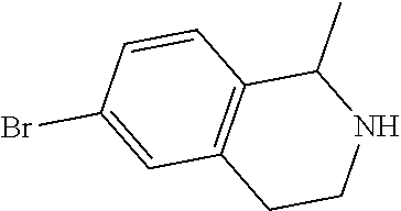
C1=CC(Br)=CC2=C1C(C)NCC2
